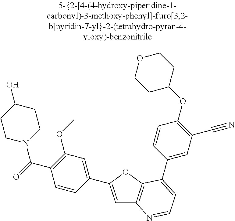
C1=C(C2=CC(OC)=C(C(=O)N3CCC(O)CC3)C=C2)OC2=C1N=CC=C2C1=CC(C#N)=C(OC2CCOCC2)C=C1
